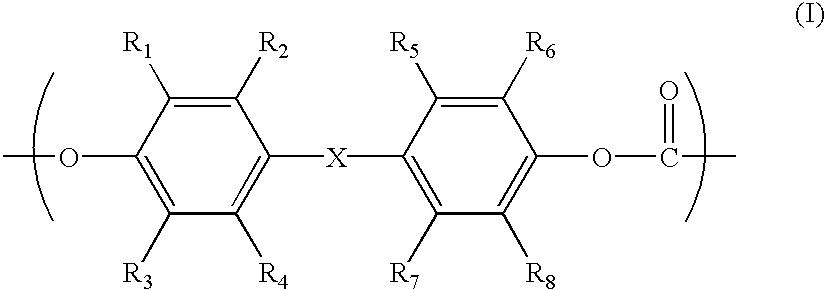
C1(OC)=C([R3])C([R4])=C([X]C2=C([R7])C([R8])=C(OC(=O)C)C([R6])=C2[R5])C([R2])=C1[R1]
